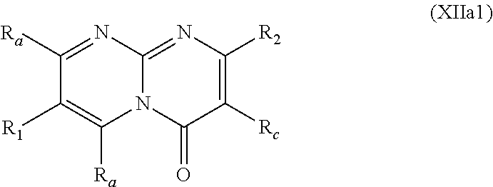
C1([Ra])=NC2=NC([R2])=C([Rc])C(=O)N2C([Ra])=C1[R1]
